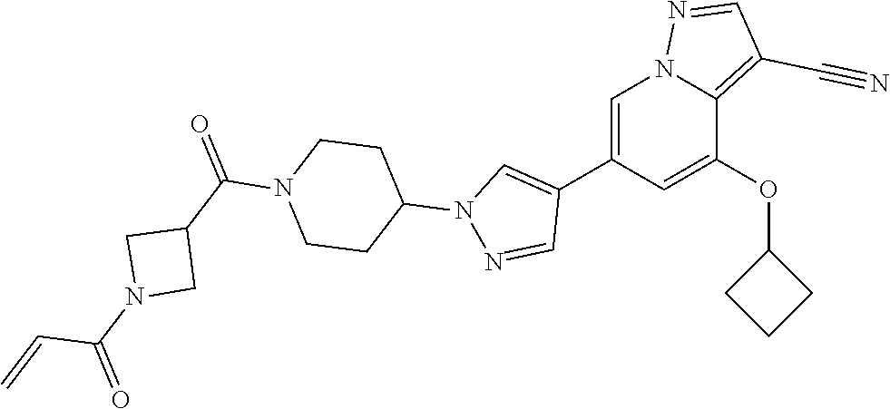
C1=C(C2=CN(C3CCN(C(C4CN(C(=O)C=C)C4)=O)CC3)N=C2)C=C(OC2CCC2)C2=C(C#N)C=NN12
